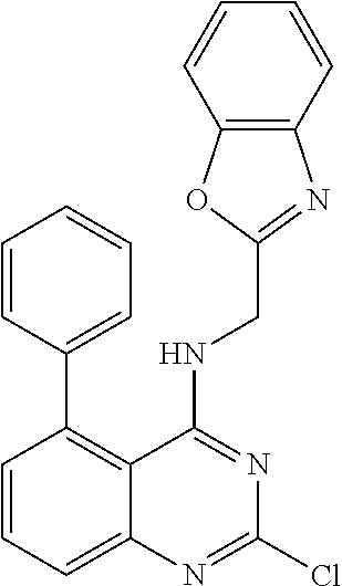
C1(C2=C3C(=CC=C2)N=C(Cl)N=C3NCC2=NC3=C(O2)C=CC=C3)=CC=CC=C1
